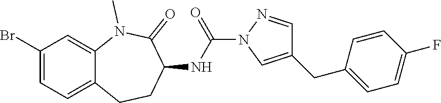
C1(Br)=CC=C2C(=C1)N(C)C(=O)C(NC(=O)N1N=CC(CC3=CC=C(F)C=C3)=C1)CC2
